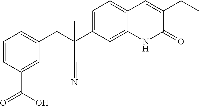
C1=CC(C(=O)O)=CC(CC(C2=CC=C3C(=C2)NC(=O)C(CC)=C3)(C#N)C)=C1
